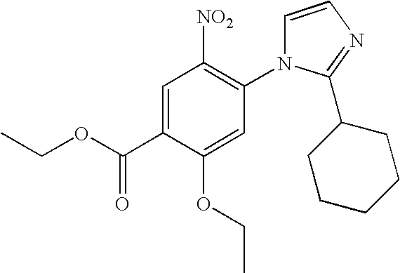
C1=C(C(OCC)=O)C(OCC)=CC(N2C=CN=C2C2CCCCC2)=C1[NO2]
